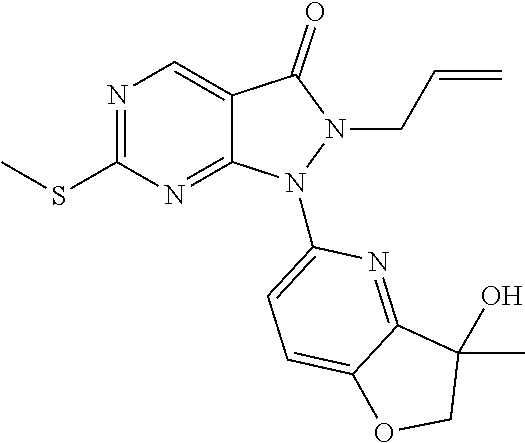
N1=C(SC)N=C2C(=C1)C(=O)N(CC=C)N2C1=CC=C2C(=N1)C(C)(O)CO2
